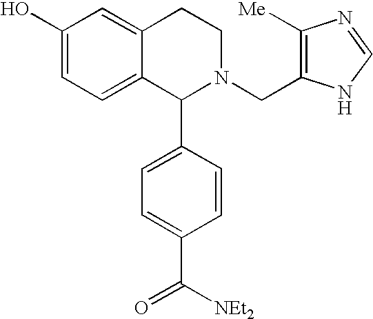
C1(O)=CC=C2C(=C1)CCN(CC1=C([Me])N=CN1)C2C1=CC=C(C([NEt2])=O)C=C1
